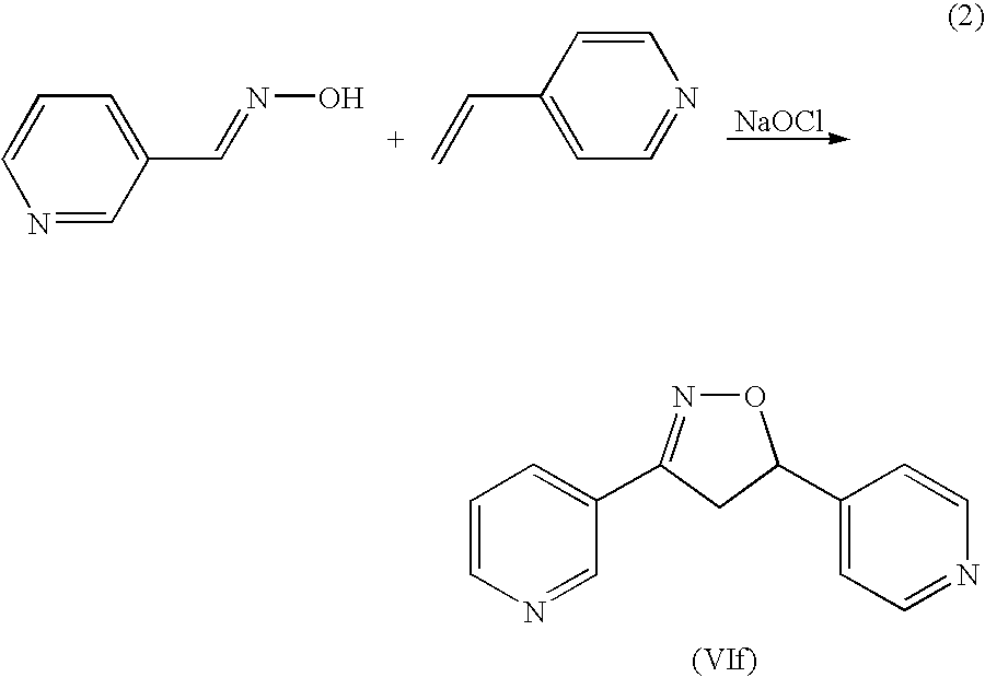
O1N=C(C2=CC=CN=C2)CC1C1=CC=NC=C1.[NaOCl].C1(C=NO)=CC=CN=C1.C=CC1=CC=NC=C1
